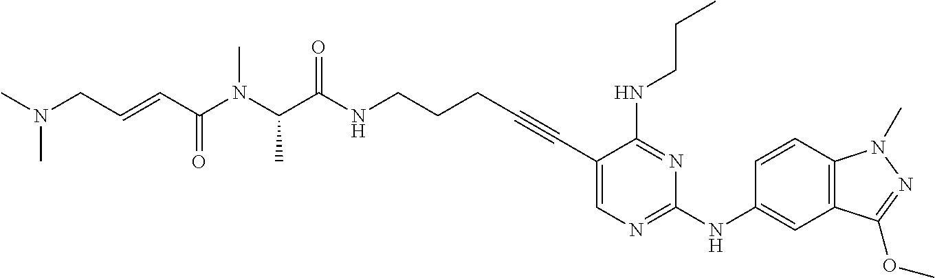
C1(C#CCCCNC(C(N(C(C=CCN(C)C)=O)C)C)=O)=CN=C(NC2=CC3=C(C=C2)N(C)N=C3OC)N=C1NCCC
